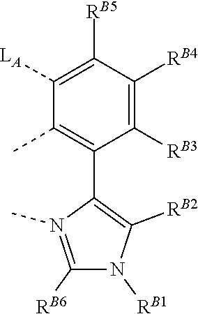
[RB6]C1=N(C)C(C2=C(C)C([LA])=C([RB5])C([RB4])=C2[RB3])=C([RB2])N1[RB1]
